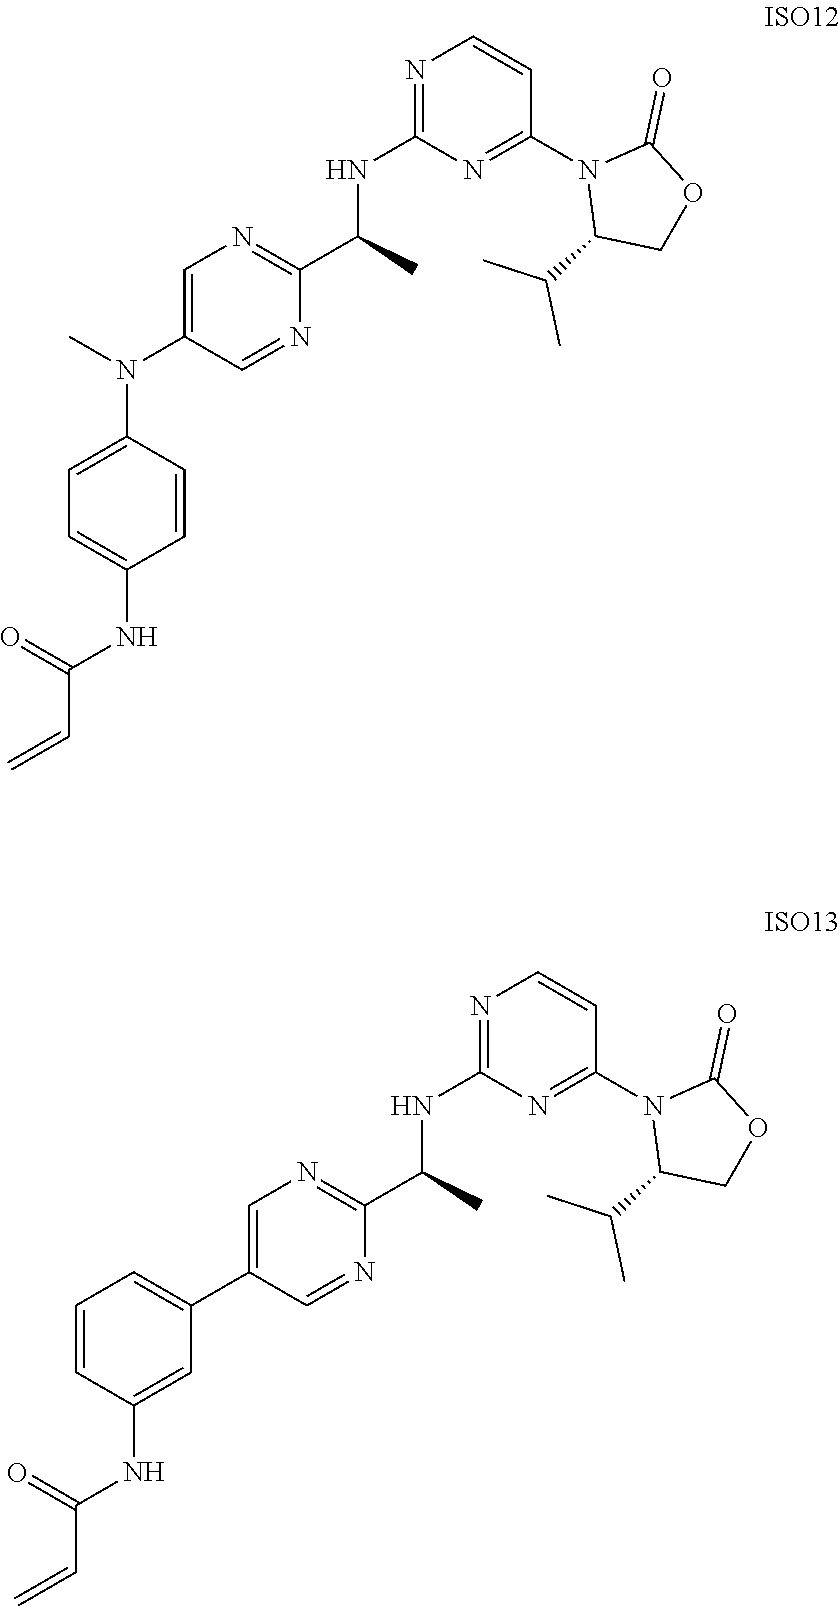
C1=C(N(C)C2=CC=C(NC(=O)C=C)C=C2)C=NC(C(C)NC2=NC=CC(N3C(C(C)C)COC3=O)=N2)=N1.C1=C(C2=CC=CC(NC(=O)C=C)=C2)C=NC(C(C)NC2=NC=CC(N3C(C(C)C)COC3=O)=N2)=N1
